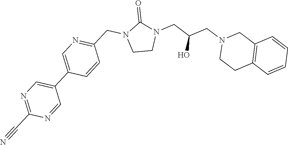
C1CN(CC(CN2CCC3=C(C2)C=CC=C3)O)C(=O)N1CC1=NC=C(C2=CN=C(C#N)N=C2)C=C1
